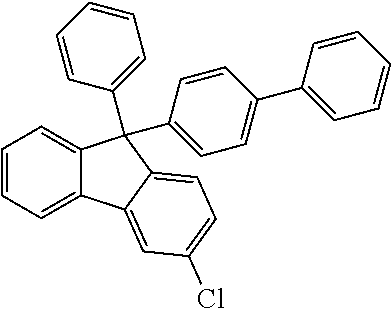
C1=CC=C2C(=C1)C(C1=CC=CC=C1)(C1=CC=C(C3=CC=CC=C3)C=C1)C1=CC=C(Cl)C=C21
